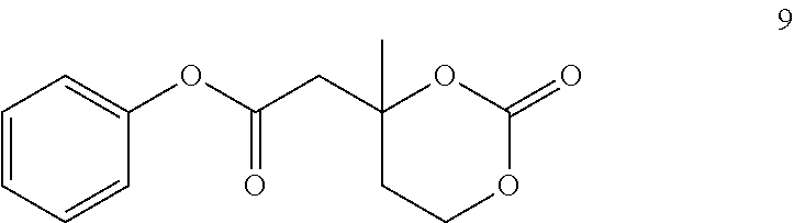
O(C(CC1(C)CCOC(=O)O1)=O)C1=CC=CC=C1
